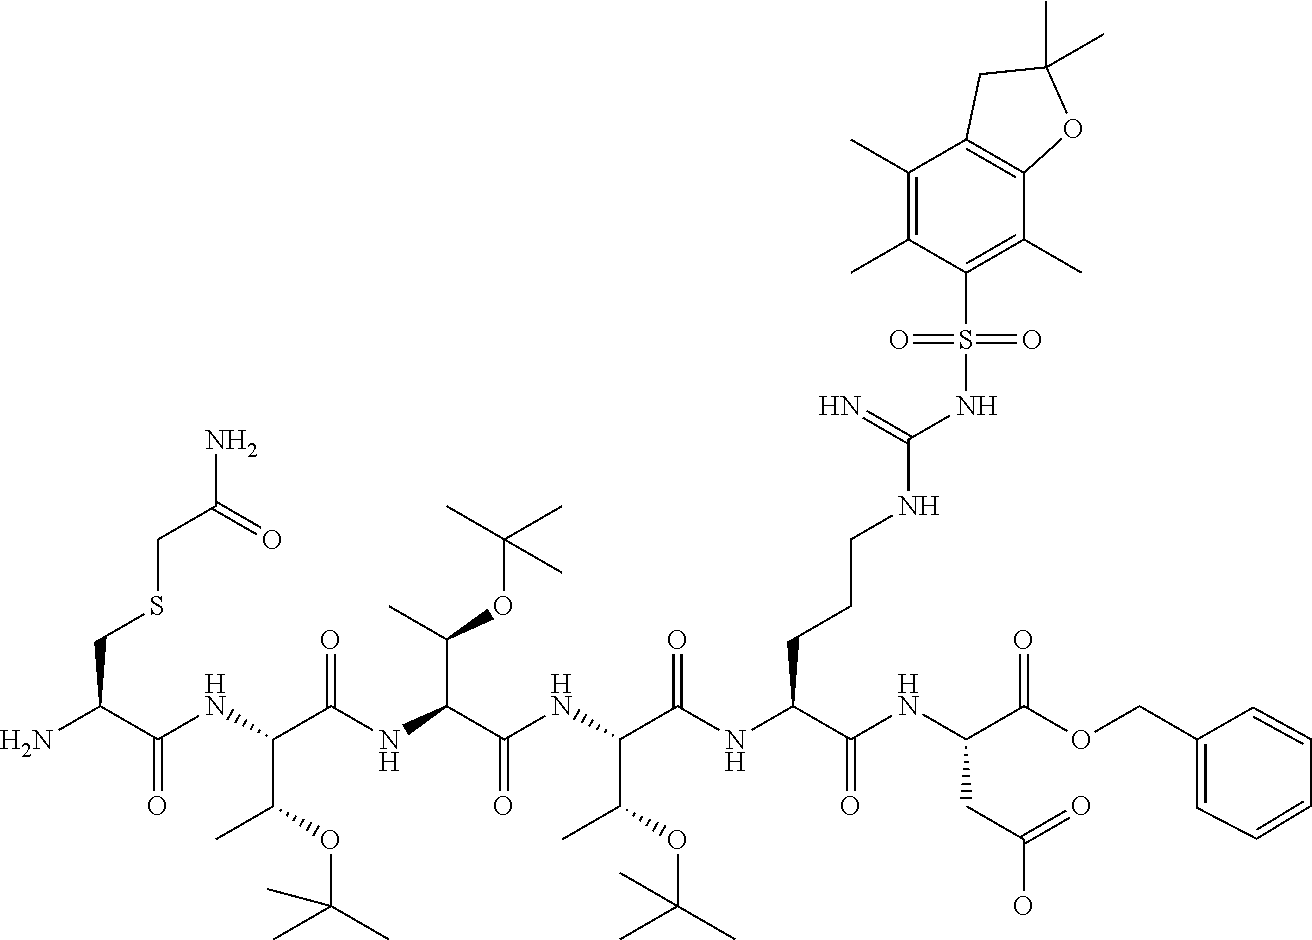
CC(OC(C(NC(C(NC(C(NC(C(N)CSCC(N)=O)=O)C(OC(C)(C)C)C)=O)C(C)OC(C)(C)C)=O)C(=O)NC(C(=O)NC(C(=O)OCC1=CC=CC=C1)CC(=O)O)CCCNC(=N)NS(=O)(C1=C(C)C2=C(C(C)=C1C)CC(C)(C)O2)=O)C)(C)C
